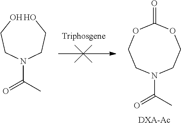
OCCN(CCO)C(C)=O.[Triphosgene].[DXA-Ac].O=C1OCCN(C(C)=O)CCO1
